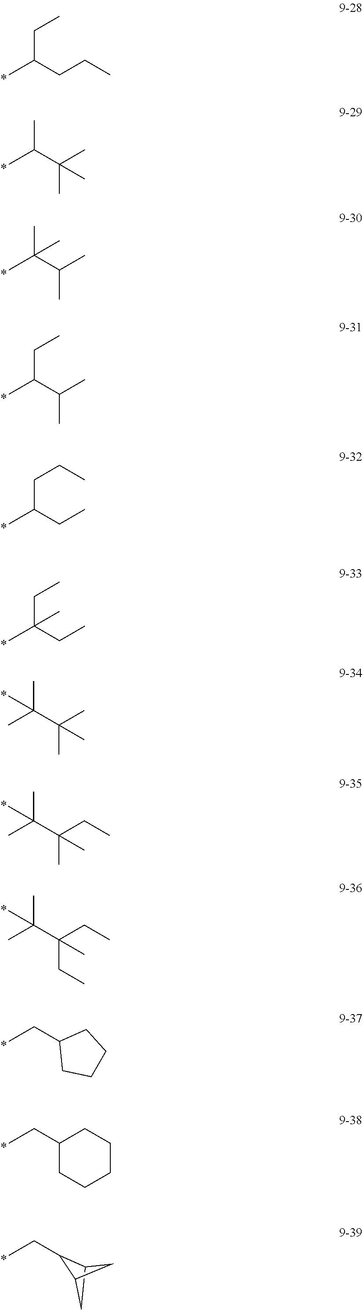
C(CCC)(C)CC.C(C(C)C)(C)CC.C(CC)(C)CCC.C(CC)(C)(CC)C.CC(C)(C)C(C)(C)C.CC(C)(C)C(C)(CC)C.CC(C)(C)C(CC)(CC)C.C(C(C)(C)C)(C)C.C(C(C)C)(C)(C)C.C(C1CCCC1)C.C(C1CCCCC1)C.C(C)C1C2CC1C2
